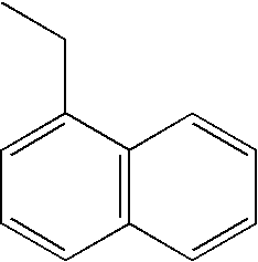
C1=C(CC)C2=C(C=C1)C=CC=C2
